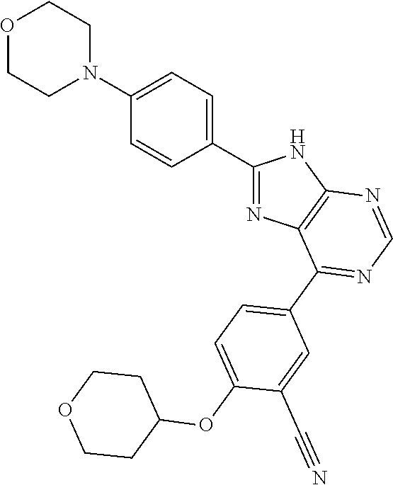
O1CCN(C2=CC=C(C3=NC4=C(N3)N=CN=C4C3=CC=C(OC4CCOCC4)C(C#N)=C3)C=C2)CC1
